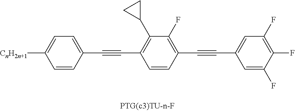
C1=CC(C#CC2=CC(F)=C(F)C(F)=C2)=C(F)C(C2CC2)=C1C#CC1=CC=C([CnH2n+1])C=C1
